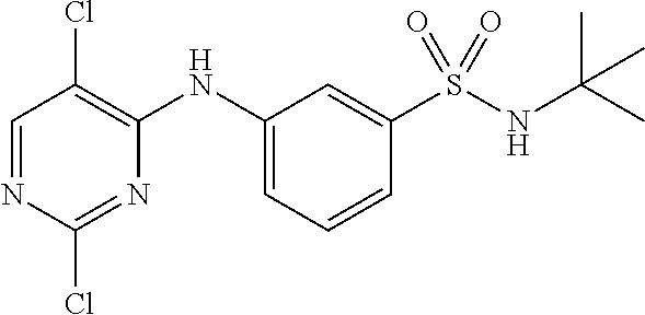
C1=NC(Cl)=NC(NC2=CC=CC(S(NC(C)(C)C)(=O)=O)=C2)=C1Cl
